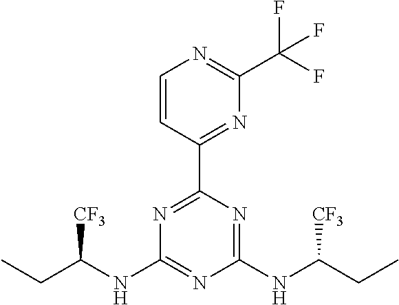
N1=C(C2=NC(C(F)(F)F)=NC=C2)N=C(NC(CC)[CF3])N=C1NC(CC)[CF3]
